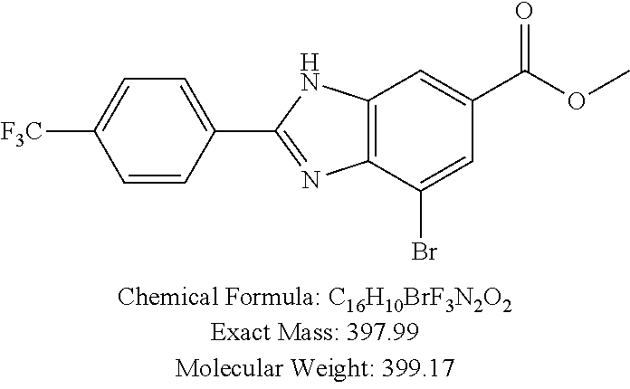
C12=C(C(Br)=CC(C(OC)=O)=C1)N=C(C1=CC=C([F3C])C=C1)N2
